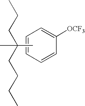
C1=CC=CC([OCF3])=C1.CC(C)(CCC)CCCC
